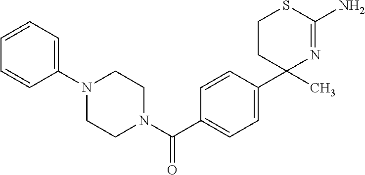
C1CC(C)(C2=CC=C(C(N3CCN(C4=CC=CC=C4)CC3)=O)C=C2)N=C(N)S1
